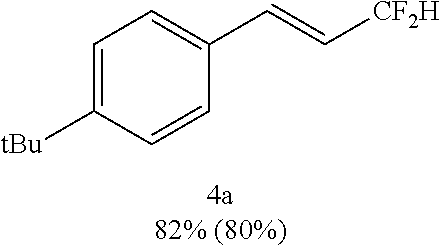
C1(C=C[CF2H])=CC=C([tBu])C=C1
